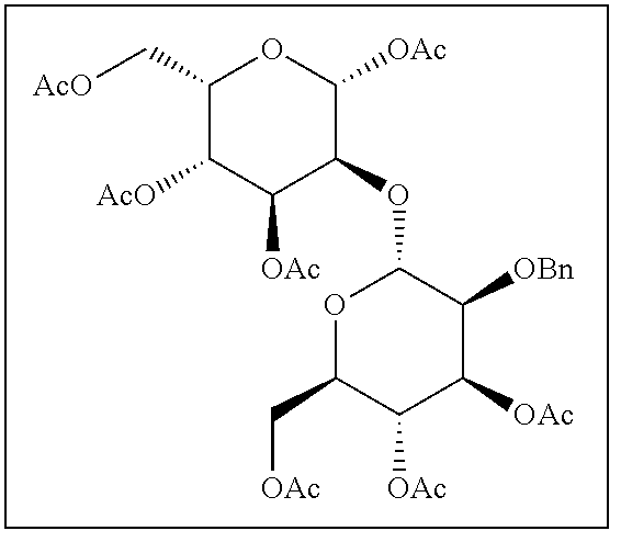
C1(C[AcO])C([AcO])C([OAc])C(OC2OC(C[OAc])C([OAc])C([OAc])C2[OBn])C([OAc])O1
